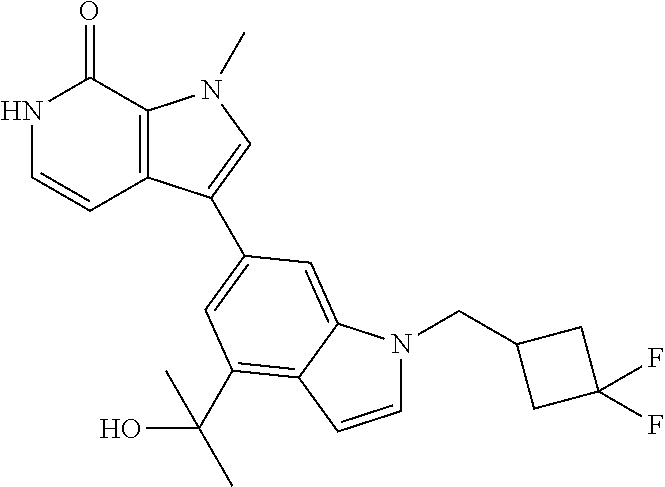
N1C=CC2=C(C1=O)N(C)C=C2C1=CC(C(O)(C)C)=C2C(=C1)N(CC1CC(F)(F)C1)C=C2
